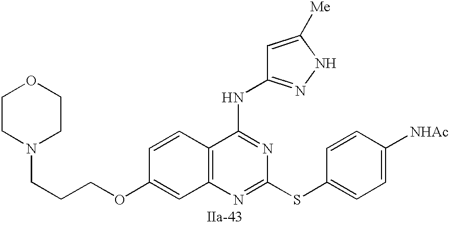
C12=C(N=C(SC3=CC=C([NHAc])C=C3)N=C1NC1=NNC([Me])=C1)C=C(OCCCN1CCOCC1)C=C2
